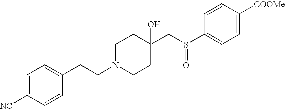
C1=C([NC])C=CC(CCN2CCC(CS(C3=CC=C([COOMe])C=C3)=O)(O)CC2)=C1
